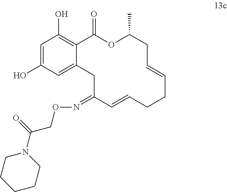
C1=C(O)C=C2C(=C1O)C(=O)OC(C)CC=CCCC=CC(=NOCC(N1CCCCC1)=O)C2
